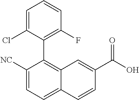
C1([NC])=CC=C2C(=C1C1=C(F)C=CC=C1Cl)C=C(C(O)=O)C=C2
